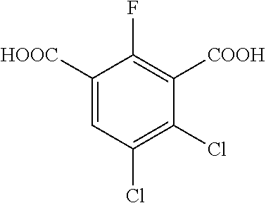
C1([HOOC])=CC(Cl)=C(Cl)C([COOH])=C1F
